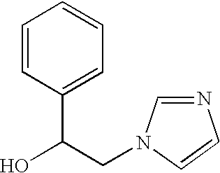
C1=CC(C(CN2C=NC=C2)O)=CC=C1
